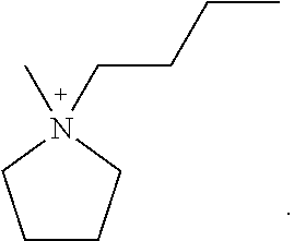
C1CCN(C)(CCCC)C1
